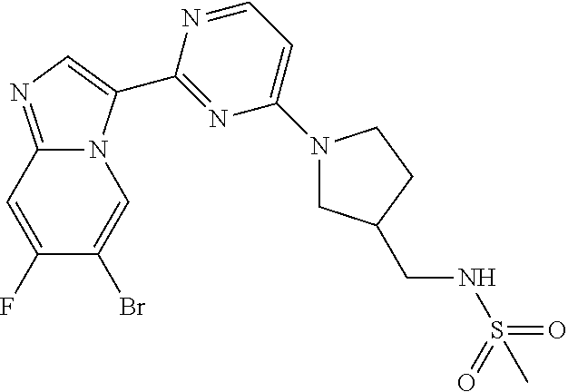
C12=NC=C(C3=NC(N4CC(CNS(=O)(=O)C)CC4)=CC=N3)N1C=C(Br)C(F)=C2
